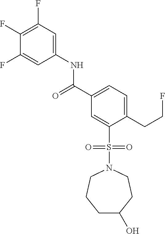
C1(F)=C(F)C=C(NC(C2=CC=C(CCF)C(S(=O)(=O)N3CCCC(O)CC3)=C2)=O)C=C1F
